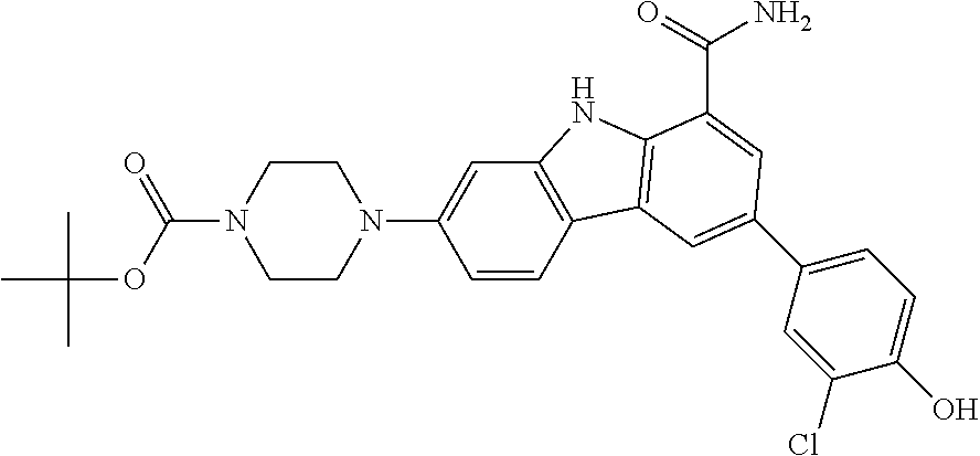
C1=CC2=C(C=C1N1CCN(C(OC(C)(C)C)=O)CC1)NC1=C2C=C(C2=CC=C(O)C(Cl)=C2)C=C1C(=O)N
